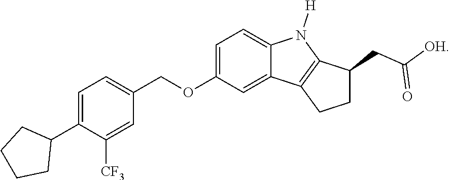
C1=C(C2CCCC2)C([CF3])=CC(COC2=CC=C3C(=C2)C2=C(N3[H])C(CC([OH])=O)CC2)=C1
